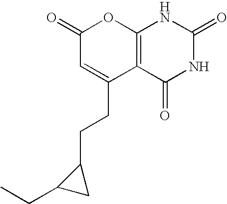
C1(=O)C=C(CCC2C(CC)C2)C2=C(O1)NC(=O)NC2=O
